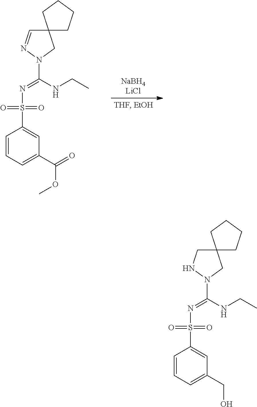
C12(C=NN(C(NCC)=NS(C3=CC(C(=O)OC)=CC=C3)(=O)=O)C1)CCCC2.C12(CNN(C(NCC)=NS(C3=CC(CO)=CC=C3)(=O)=O)C1)CCCC2
